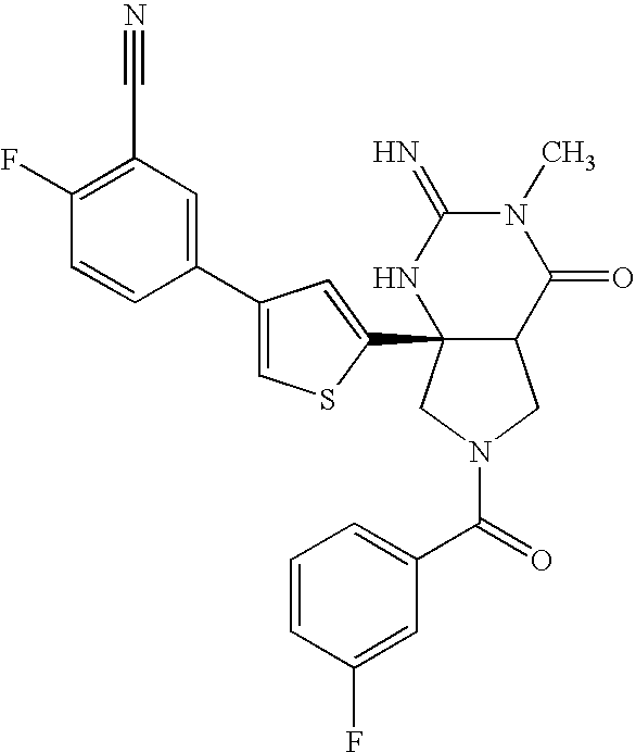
O=C(C1=CC=CC(F)=C1)N1CC2C(C3=CC(C4=CC(C#N)=C(F)C=C4)=CS3)(C1)NC(=N)N(C)C2=O
